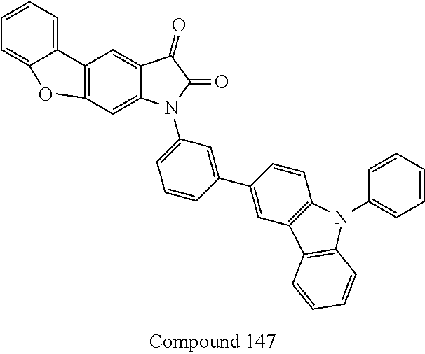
C1=CC=C2C(=C1)C1=C(C=C3C(=C1)C(=O)C(=O)N3C1=CC=CC(C3=CC4=C(C=C3)N(C3=CC=CC=C3)C3=C4C=CC=C3)=C1)O2
